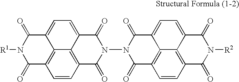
C1=C2C3=C(C=CC4=C3C(=C1)C(=O)N([R1])C4=O)C(=O)N(N1C(=O)C3=C4C(=CC=C5C4=C(C=C3)C(=O)N([R2])C5=O)C1=O)C2=O
